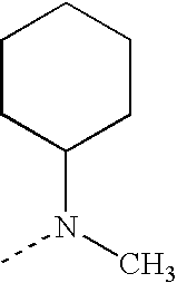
C1(N(C)C)CCCCC1
